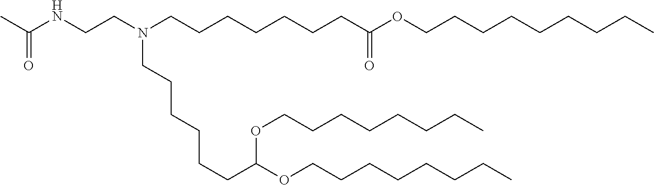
N(CCN(CCCCCCCC(OCCCCCCCCC)=O)CCCCCCC(OCCCCCCCC)OCCCCCCCC)C(C)=O
